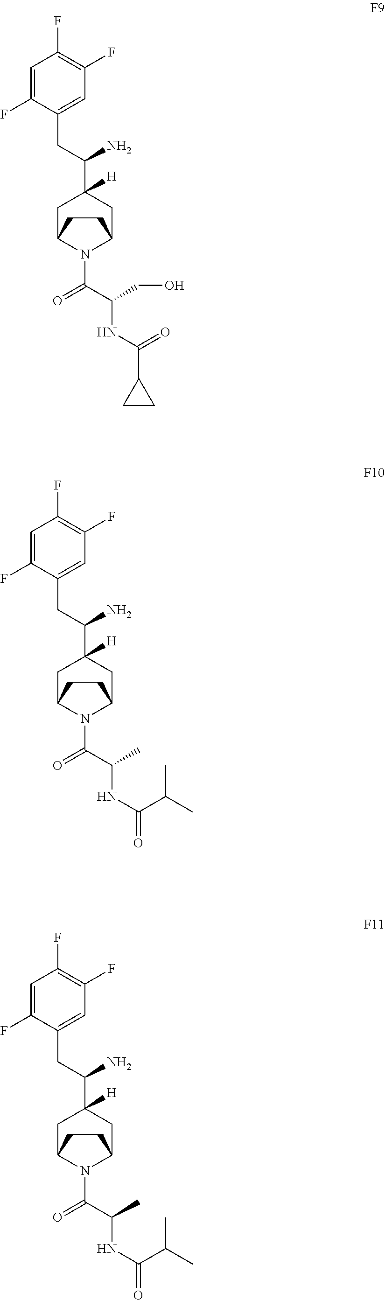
C1=C(F)C(CC(C2([H])CC3N(C(=O)C(NC(=O)C4CC4)CO)C(C2)CC3)N)=CC(F)=C1F.C1=C(F)C(CC(C2([H])CC3N(C(=O)C(NC(C(C)C)=O)C)C(C2)CC3)N)=CC(F)=C1F.C1=C(F)C(CC(C2([H])CC3N(C(=O)C(NC(C(C)C)=O)C)C(C2)CC3)N)=CC(F)=C1F
